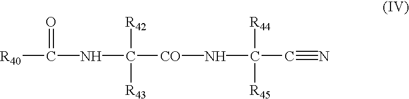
[R40]C(=O)NC([CO]NC([R44])([R45])C#N)([R42])[R43]
